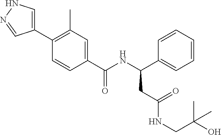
C1(C2=C(C)C=C(C(NC(C3=CC=CC=C3)CC(NCC(O)(C)C)=O)=O)C=C2)=CNN=C1
